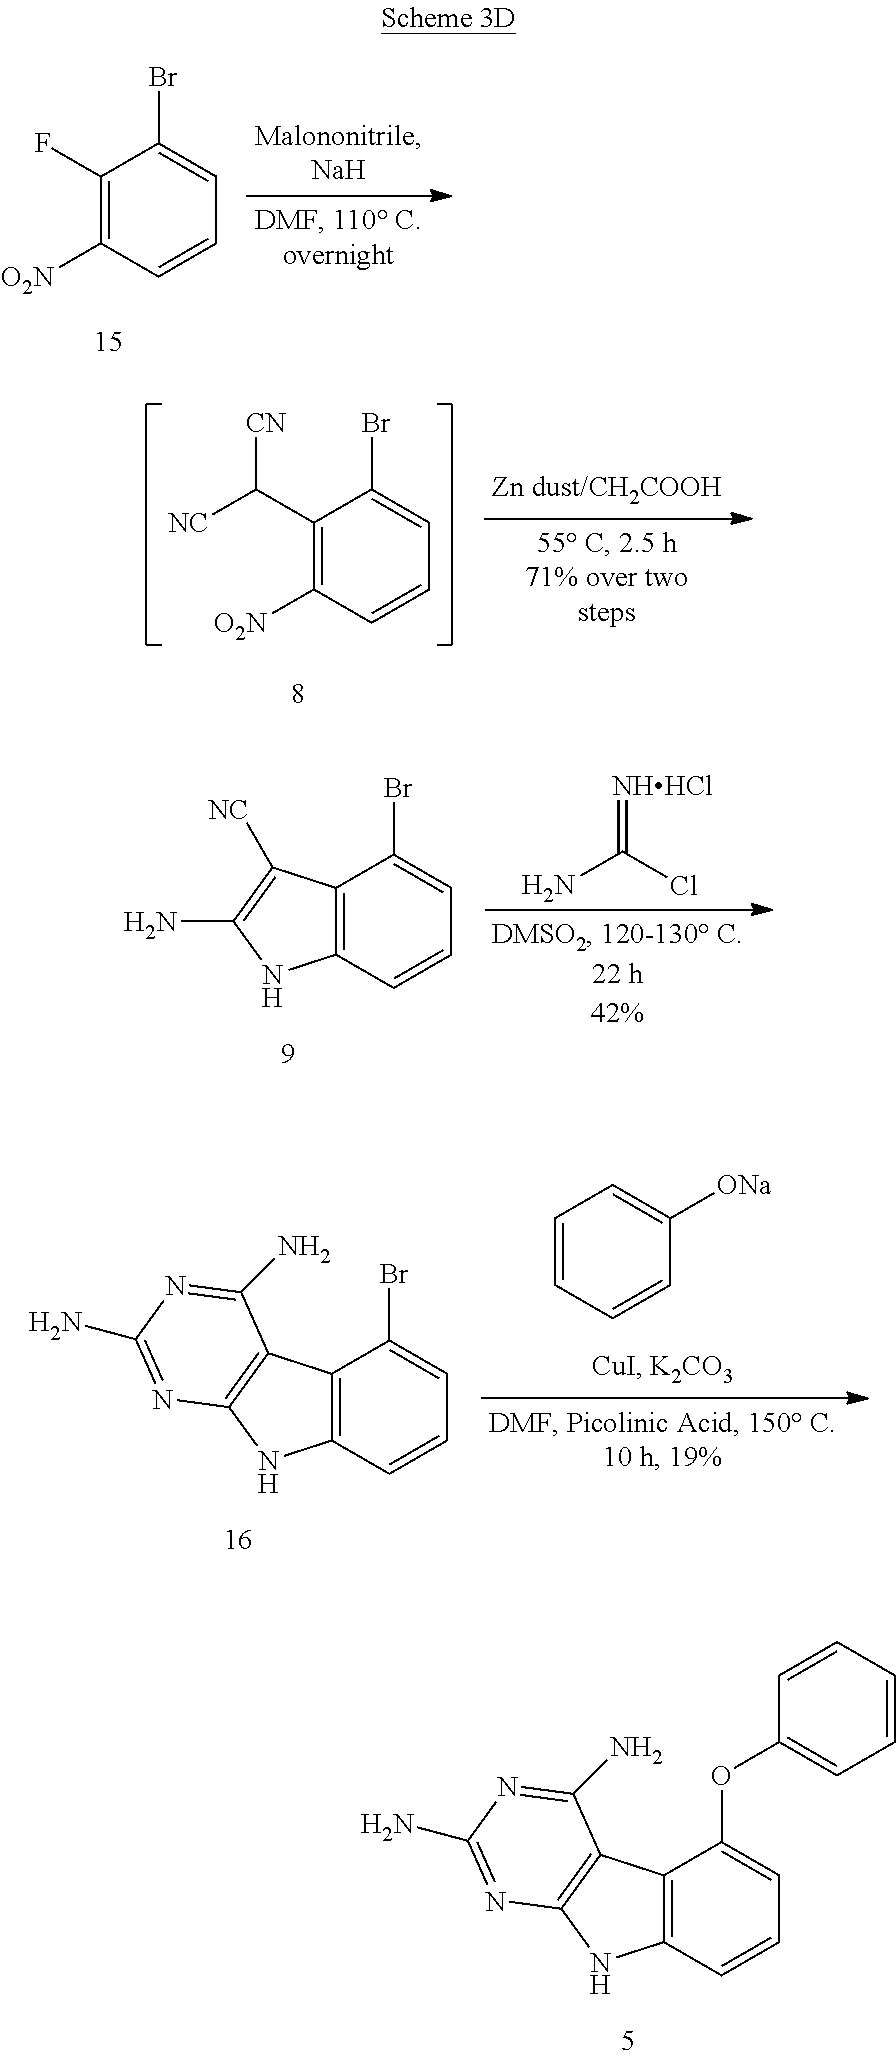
C1(F)=C([O2N])C=CC=C1Br.C1(C([NC])[CN])=C([O2N])C=CC=C1Br.NC(Cl)=[NHHCl].C12=C(C=CC=C1Br)NC(N)=C2[NC].C1=CC=CC([ONa])=C1.C12=C(C=CC=C1Br)NC1=C2C(N)=NC(N)=N1.C12=C(C=CC=C1OC1=CC=CC=C1)NC1=C2C(N)=NC(N)=N1
